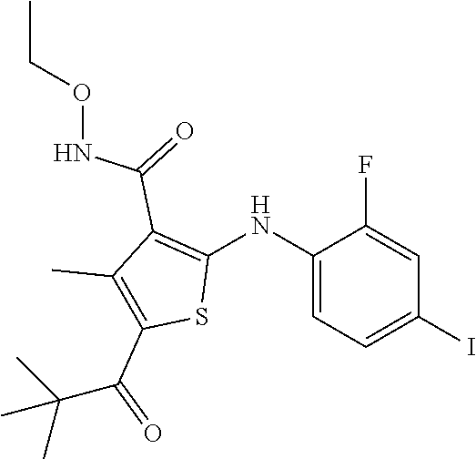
C1(NC2=C(C(=O)NOCC)C(C)=C(C(=O)C(C)(C)C)S2)=CC=C(I)C=C1F
